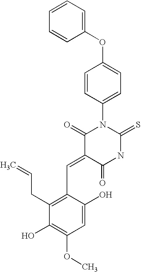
C1(OC2=CC=C(N3C(=O)C(=CC4=C(CC=C)C(O)=C(OC)C=C4O)C(=O)NC3=S)C=C2)=CC=CC=C1
